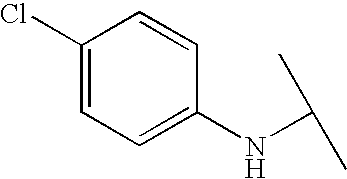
C1(Cl)=CC=C(NC(C)C)C=C1
